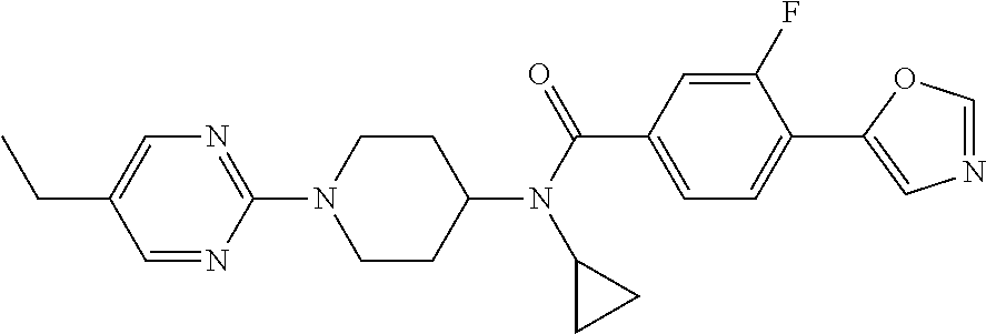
C1CC(N(C(C2=CC=C(C3=CN=CO3)C(F)=C2)=O)C2CC2)CCN1C1=NC=C(CC)C=N1
